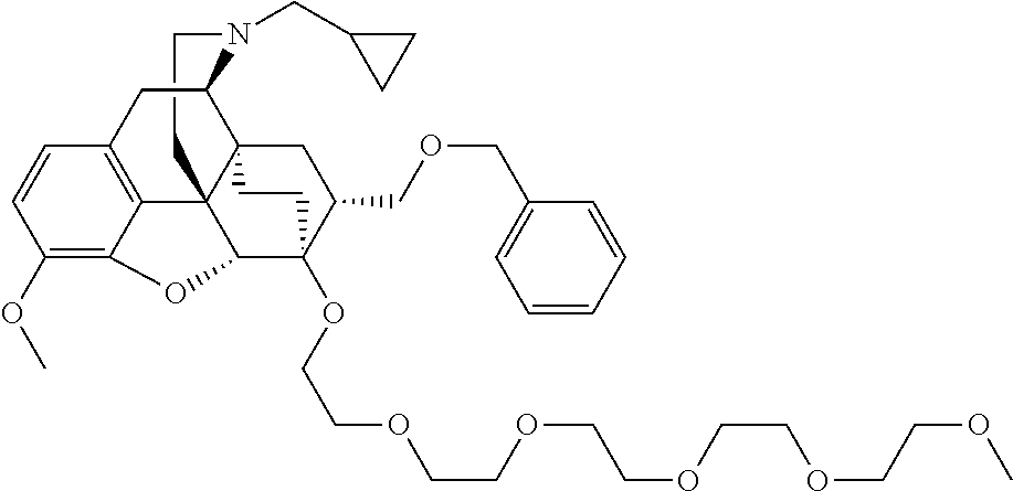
C1CN(CC2CC2)C2C34C15C1=C(C=CC(OC)=C1OC5C(OCCOCCOCCOCCOCCOC)(C(COCC1=CC=CC=C1)C3)CC4)C2
